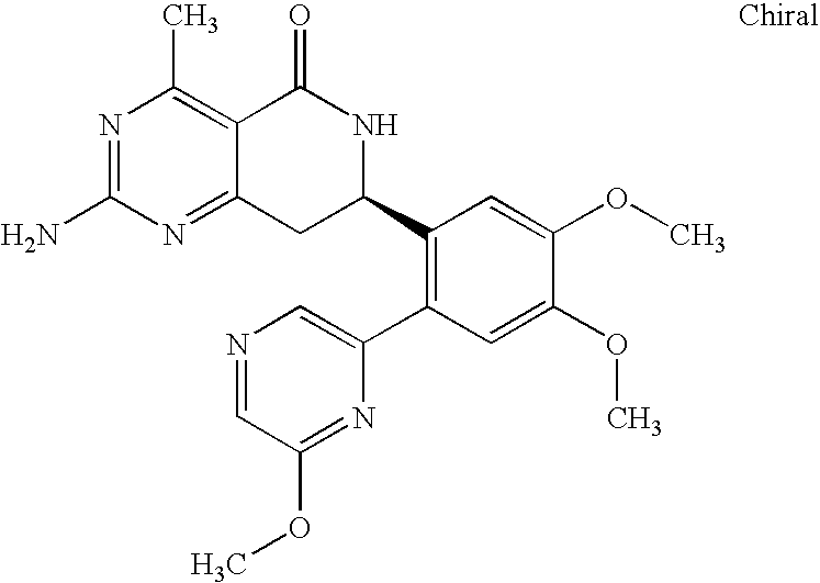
N1=C(N)N=C2C(=C1C)C(=O)NC(C1=C(C3=CN=CC(OC)=N3)C=C(OC)C(OC)=C1)C2
